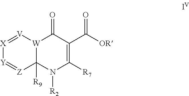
[X]1=[V][W]2C([R9])([Z]=[Y]1)N([R2])C([R7])=C(C([OR])=O)C2=O
